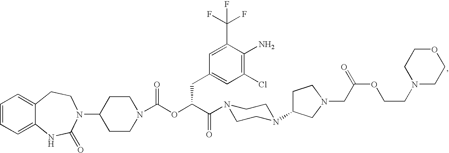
C1=CC=C2C(=C1)CCN(C1CCN(C(OC(C(=O)N3CCN(C4CCN(CC(OCCN5CCOCC5)=O)C4)CC3)CC3=CC(Cl)=C(N)C(C(F)(F)F)=C3)=O)CC1)C(=O)N2
